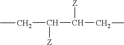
C(CC)([Z])C(CC)[Z]
